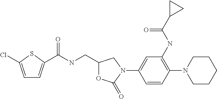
C1=C(Cl)SC(C(NCC2OC(=O)N(C3=CC(NC(C4CC4)=O)=C(N4CCCCC4)C=C3)C2)=O)=C1
